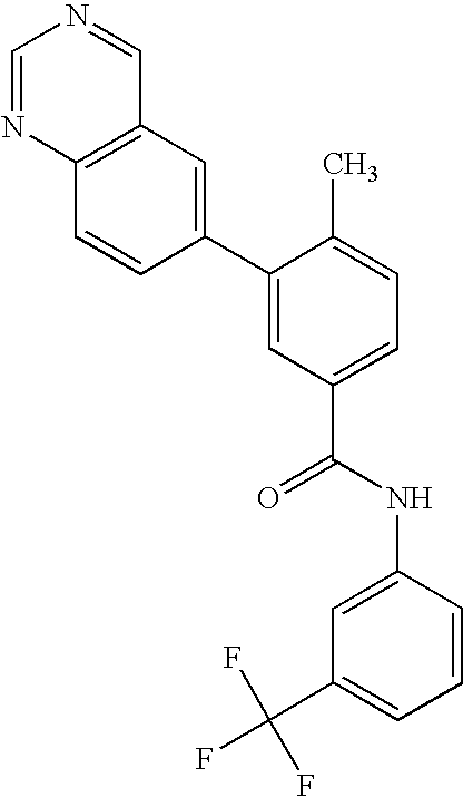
C12=C(C=C(C3=CC(C(NC4=CC(C(F)(F)F)=CC=C4)=O)=CC=C3C)C=C1)C=NC=N2
